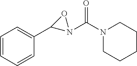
C1=CC=CC(C2N(C(N3CCCCC3)=O)O2)=C1
